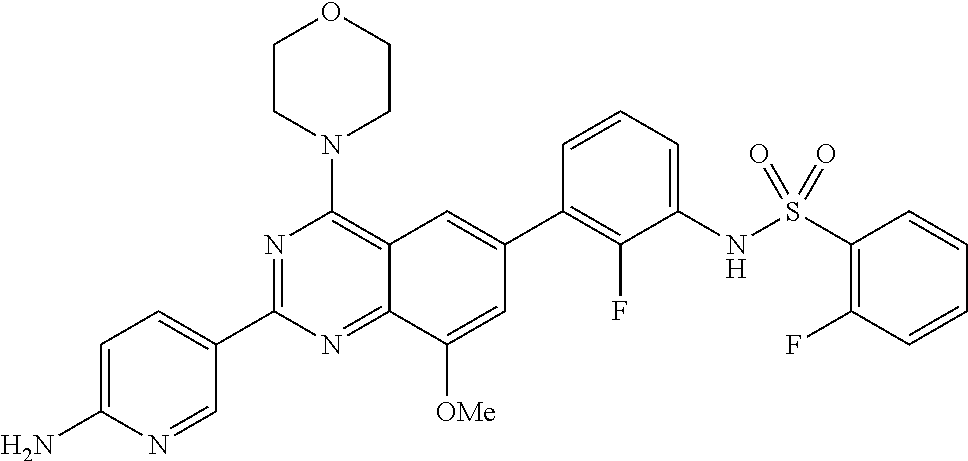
C1=C(N)N=CC(C2=NC(N3CCOCC3)=C3C(=N2)C([OMe])=CC(C2=C(F)C(NS(=O)(=O)C4=C(F)C=CC=C4)=CC=C2)=C3)=C1
